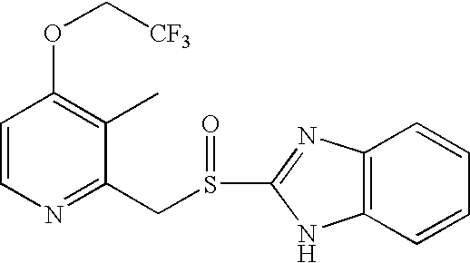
C1=CN=C(CS(C2=NC3=C(N2)C=CC=C3)=O)C(C)=C1OC[CF3]
